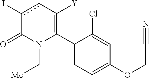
C1(C2=C([Y])cc(I)C(=O)N2C[Me])=CC=C(OCC#N)C=C1Cl
